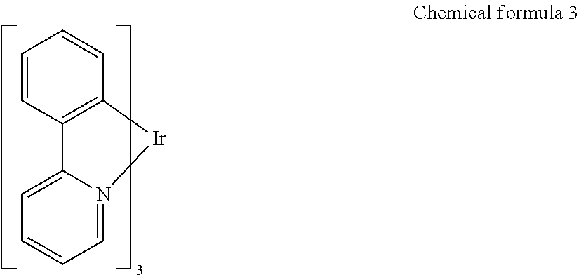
C12=C(C=CC=C1)[Ir]N1=CC=CC=C21
